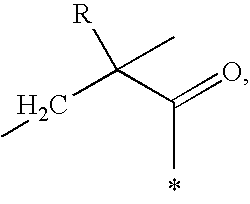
C(C(=O)C)(CC)([R])C
